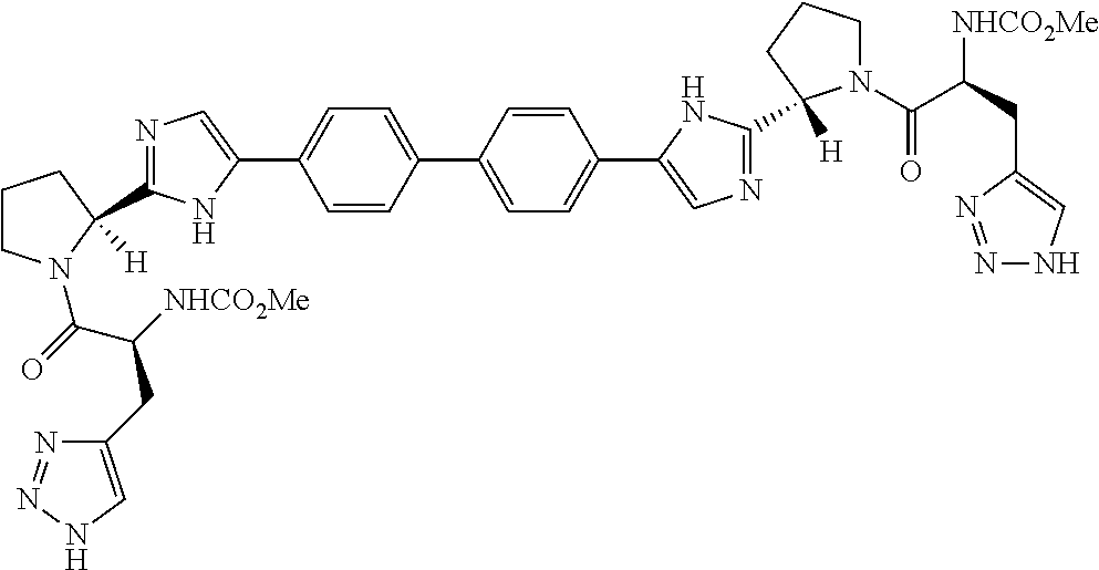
C1=CC(C2=CC=C(C3=CN=C(C4([H])N(C(C(CC5=CNN=N5)[NHCO2Me])=O)CCC4)N3)C=C2)=CC=C1C1=CN=C(C2([H])N(C(=O)C([NHCO2Me])CC3=CNN=N3)CCC2)N1
